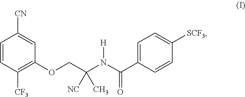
C1=CC([CF3])=C(OCC(N(C(=O)C2=CC=C([SCF3])C=C2)[H])([NC])C)C=C1[CN]
